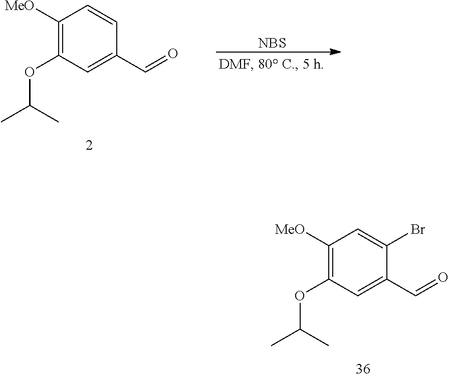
C1([MeO])=C(OC(C)C)C=C(C=O)C(Br)=C1.C1([MeO])=C(OC(C)C)C=C(C=O)C=C1.[NBS]
